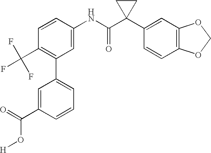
C1(NC(C2(C3=CC4=C(C=C3)OCO4)CC2)=O)=CC(C2=CC=CC(C(=O)O[H])=C2)=C(C(F)(F)F)C=C1
